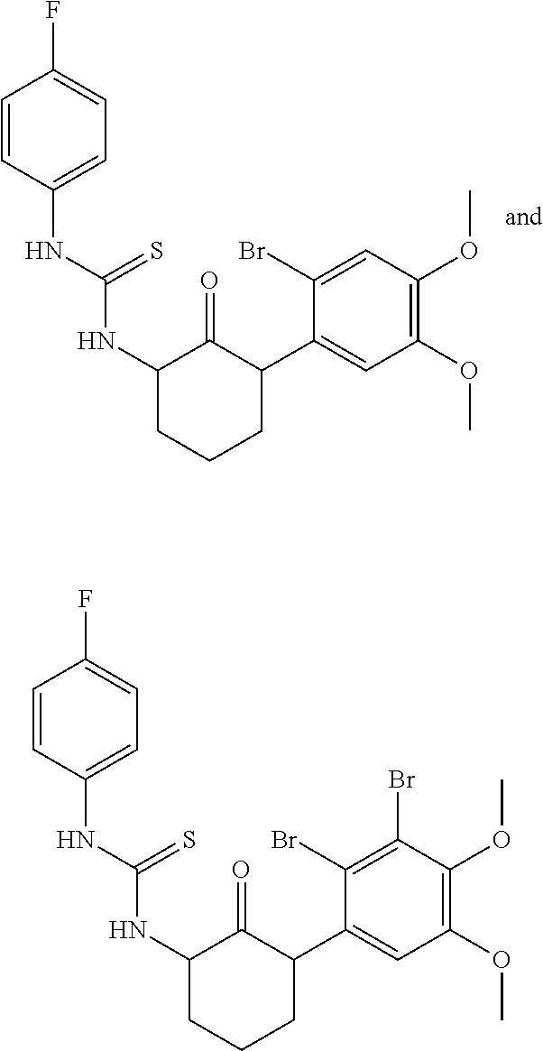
C1=CC(NC(NC2CCCC(C3=CC(OC)=C(OC)C=C3Br)C2=O)=S)=CC=C1F.C1=CC(NC(NC2CCCC(C3=CC(OC)=C(OC)C(Br)=C3Br)C2=O)=S)=CC=C1F
